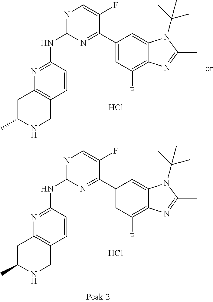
N1=C(NC2=NC=C(F)C(C3=CC(F)=C4C(=C3)N(C(C)(C)C)C(C)=N4)=N2)C=CC2=C1CC(C)NC2.Cl.N1=C(NC2=NC=C(F)C(C3=CC(F)=C4C(=C3)N(C(C)(C)C)C(C)=N4)=N2)C=CC2=C1CC(C)NC2.Cl
